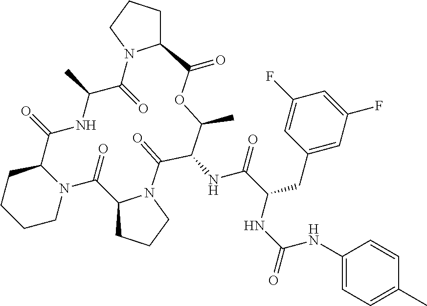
C12CCCCN1C(=O)C1CCCN1C(=O)C(NC(C(CC1=CC(F)=CC(F)=C1)NC(NC1=CC=C(C)C=C1)=O)=O)C(C)OC(=O)C1CCCN1C(=O)C(C)NC2=O
